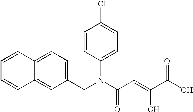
C1=CC2=CC=C(CN(C(C=C(C(O)=O)O)=O)C3=CC=C(Cl)C=C3)C=C2C=C1
